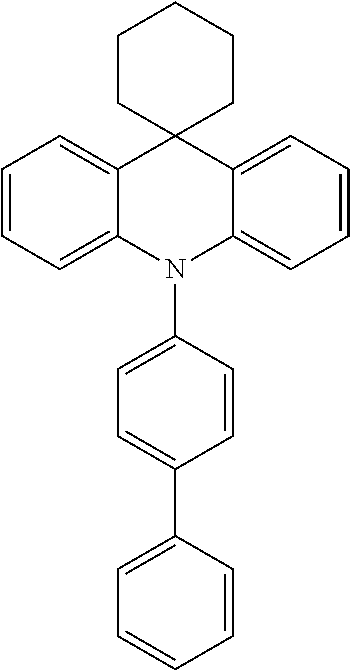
C1=CC=C2C(=C1)C1(C3=CC=CC=C3N2C2=CC=C(C3=CC=CC=C3)C=C2)CCCCC1
